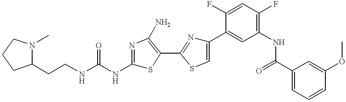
C1(CCNC(NC2=NC(N)=C(C3=NC(C4=CC(NC(C5=CC=CC(OC)=C5)=O)=C(F)C=C4F)=CS3)S2)=O)N(C)CCC1
